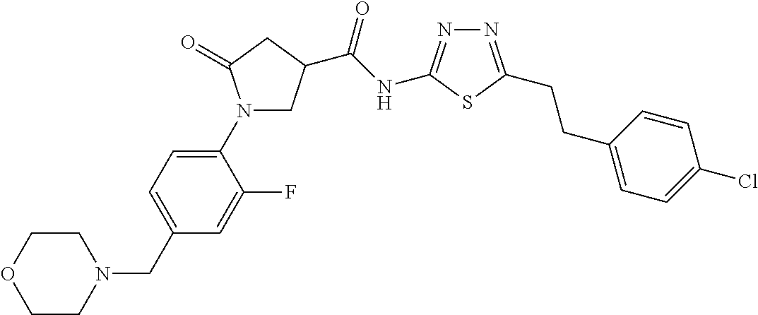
C1CN(CC2=CC=C(N3CC(C(=O)NC4=NN=C(CCC5=CC=C(Cl)C=C5)S4)CC3=O)C(F)=C2)CCO1
